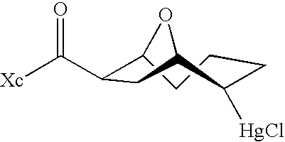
C1CCC([HgCl])C2OC1C(C([Xc])=O)C2
